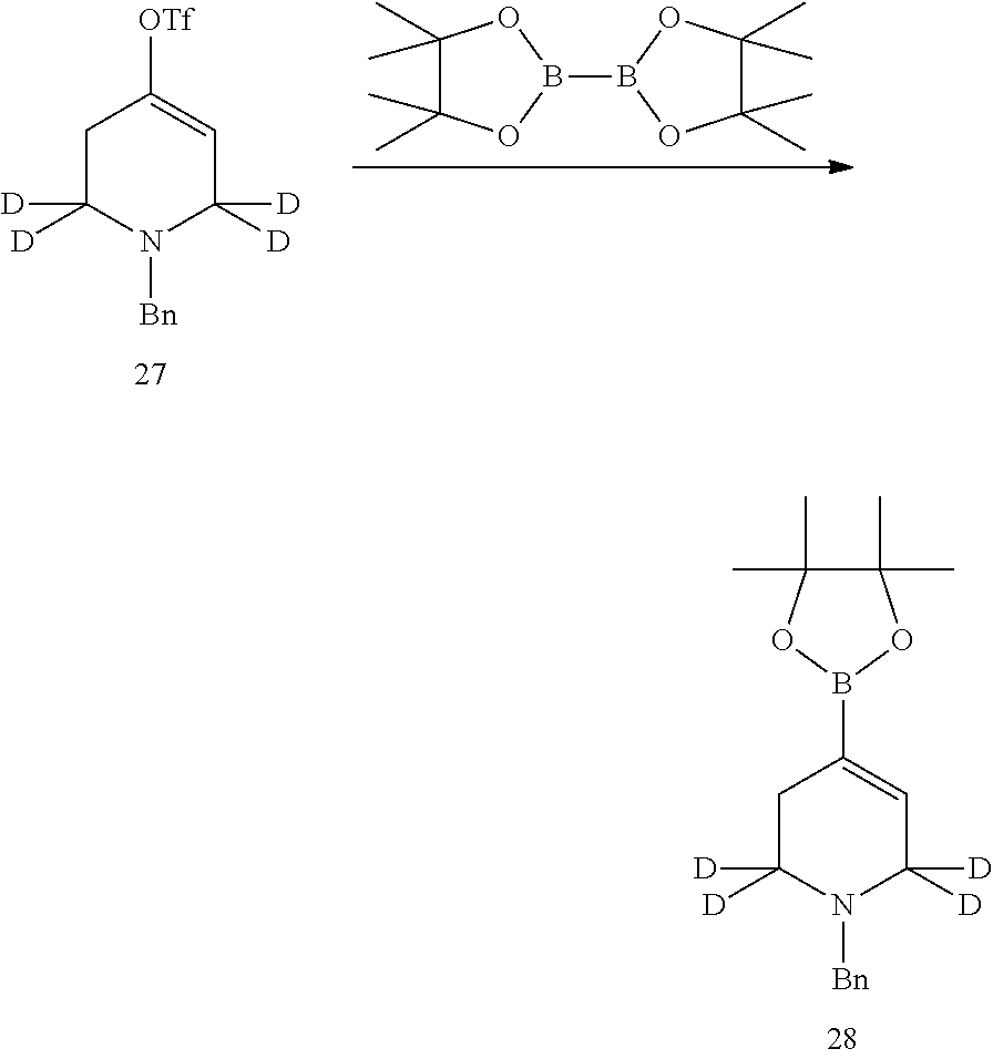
C1C([D])([D])N([Bn])C([D])([D])C=C1B1OC(C)(C)C(C)(C)O1.B1(B2OC(C)(C)C(C)(C)O2)OC(C)(C)C(C)(C)O1.C1C([D])([D])N([Bn])C([D])([D])C=C1[OTf]
